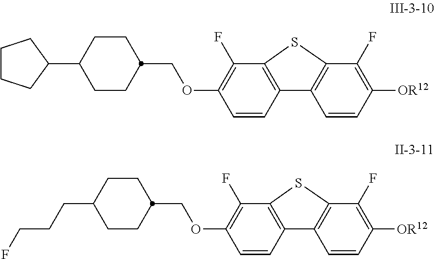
C1=CC([OR12])=C(F)C2=C1C1=C(C(F)=C(OCC3CCC(C4CCCC4)CC3)C=C1)S2.C1=CC([OR12])=C(F)C2=C1C1=C(C(F)=C(OCC3CCC(CCCF)CC3)C=C1)S2
